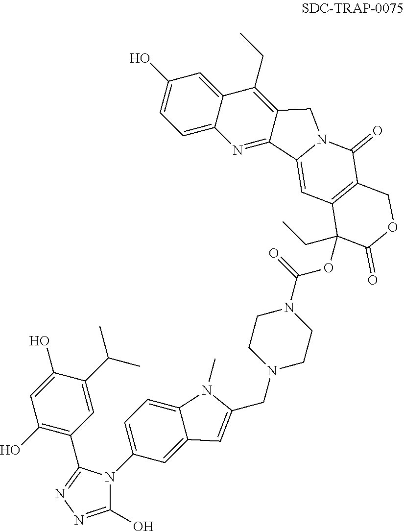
C1=C(C(C)C)C(O)=CC(O)=C1C1=NN=C(O)N1C1=CC=C2C(=C1)C=C(CN1CCN(C(OC3(CC)C4=C(C(=O)N5C(=C4)C4=NC6=CC=C(O)C=C6C(CC)=C4C5)COC3=O)=O)CC1)N2C
